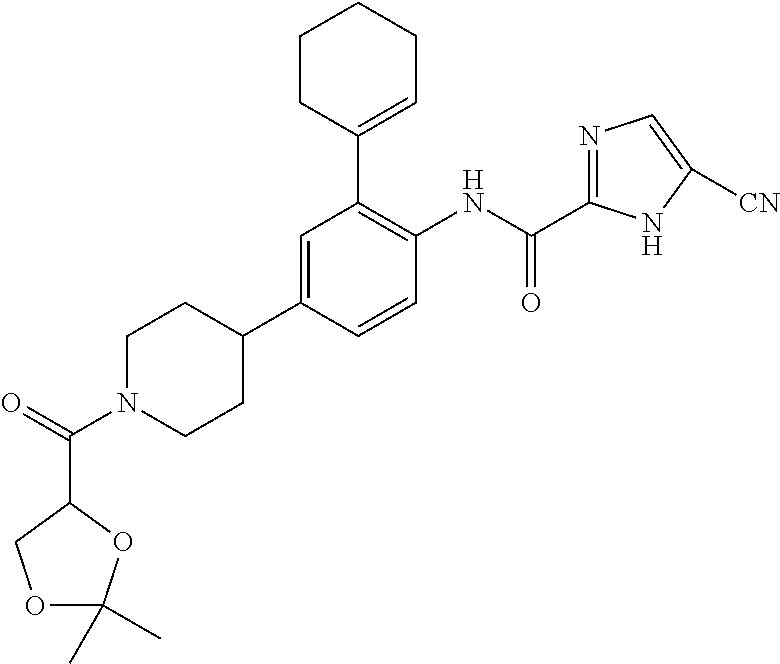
C1(C2=CCCCC2)=C(NC(C2=NC=C([CN])N2)=O)C=CC(C2CCN(C(=O)C3COC(C)(C)O3)CC2)=C1
